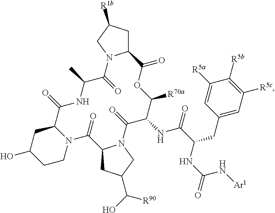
OC1CCN2C(C1)C(=O)NC(C)C(=O)N1C(CC([R1b])C1)C(=O)OC([R70a])C(NC(C(NC(=O)N[Ar1])CC1=CC([R5c])=C([R5b])C([R5a])=C1)=O)C(=O)N1C(CC(C([R90])O)C1)C2=O
